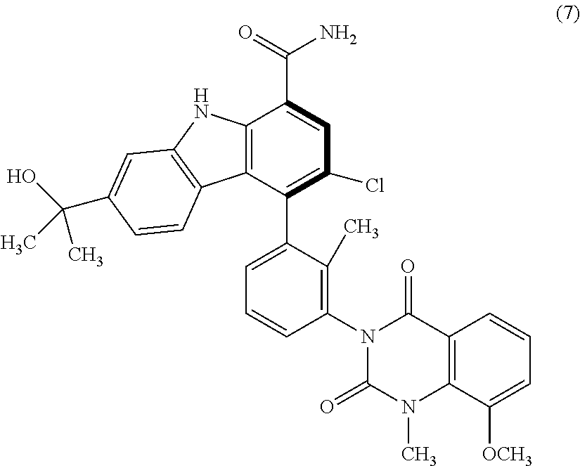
C12=C(C(C3=CC=CC(N4C(=O)N(C)C5=C(C4=O)C=CC=C5[OCH3])=C3C)=C(Cl)C=C1C(=O)N)C1=C(N2)C=C(C(O)(C)C)C=C1
